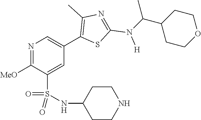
N1=C([MeO])C(S(NC2CCNCC2)(=O)=O)=CC(C2=C(C)N=C(N([H])C(C3CCOCC3)C)S2)=C1
